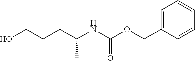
C1=C(COC(NC(CCCO)C)=O)C=CC=C1
